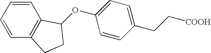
C1(CC[COOH])=CC=C(OC2C3=C(C=CC=C3)CC2)C=C1
